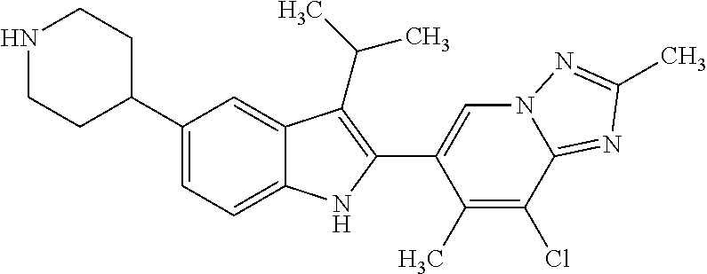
N1CCC(C2=CC=C3C(=C2)C(C(C)C)=C(C2=CN4C(=NC(C)=N4)C(Cl)=C2C)N3)CC1
